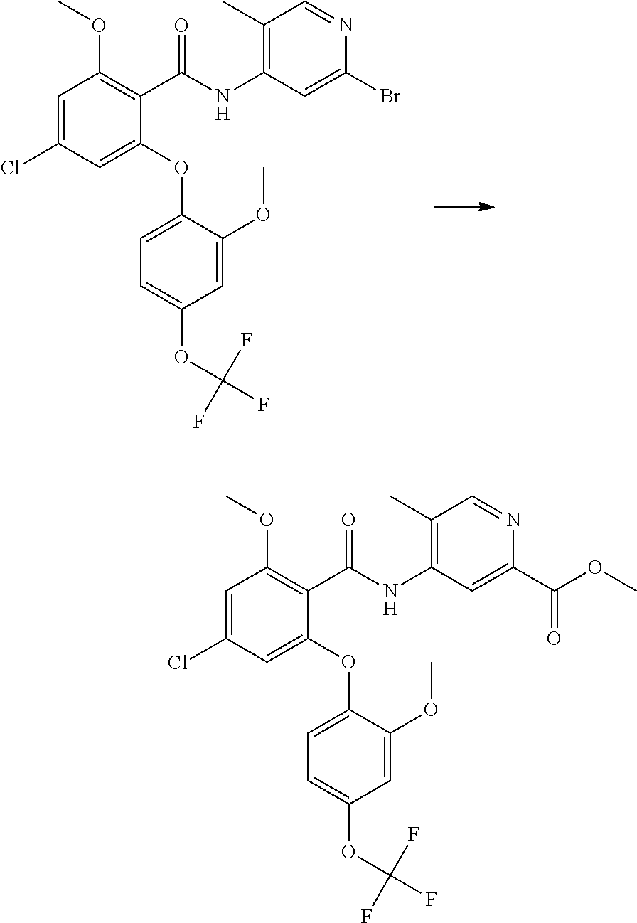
C1=C(Cl)C=C(OC2=CC=C(OC(F)(F)F)C=C2OC)C(C(NC2=C(C)C=NC(Br)=C2)=O)=C1OC.C1=C(Cl)C=C(OC2=CC=C(OC(F)(F)F)C=C2OC)C(C(NC2=C(C)C=NC(C(=O)OC)=C2)=O)=C1OC
